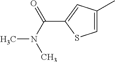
C1=C(C)C=C(C(=O)N(C)C)S1
